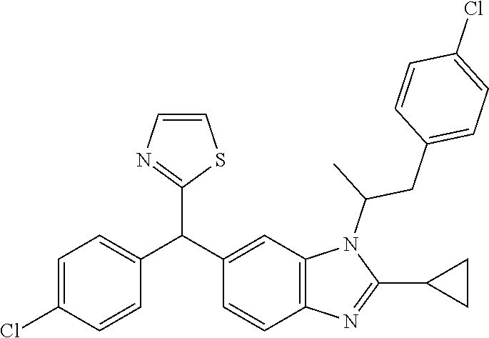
C1=C(Cl)C=CC(C(C2=CC3=C(C=C2)N=C(C2CC2)N3C(CC2=CC=C(Cl)C=C2)C)C2=NC=CS2)=C1
